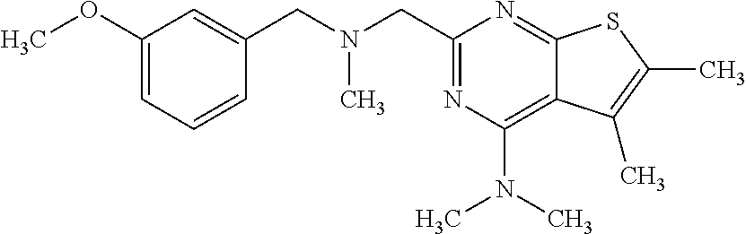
C1(OC)=CC=CC(CN(CC2=NC(N(C)C)=C3C(=N2)SC(C)=C3C)C)=C1
